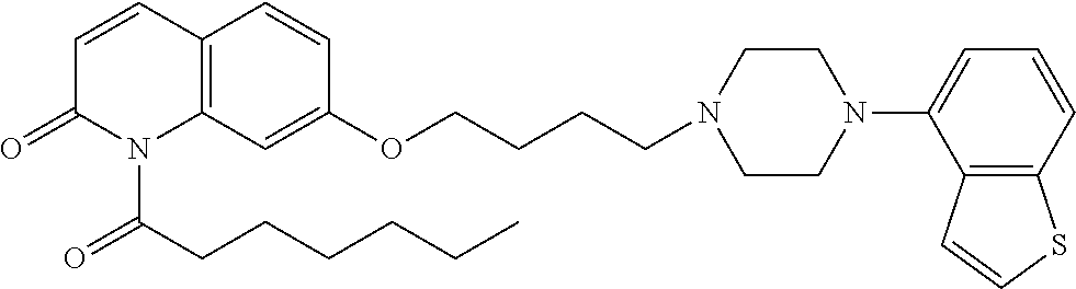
C1=CC2=C(N(C(CCCCCC)=O)C1=O)C=C(OCCCCN1CCN(C3=CC=CC4=C3C=CS4)CC1)C=C2
